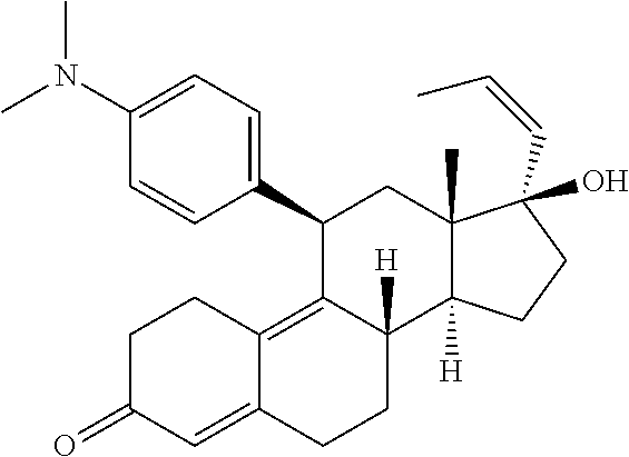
C1(C2=CC=C(N(C)C)C=C2)C2=C3C(=CC(=O)CC3)CCC2([H])C2([H])C(C)(C1)C(O)(C=CC)CC2
